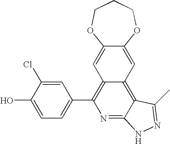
C1=C(O)C(Cl)=CC(C2=C3C(=C4C(=N2)NN=C4C)C=C2C(=C3)OCCCO2)=C1
